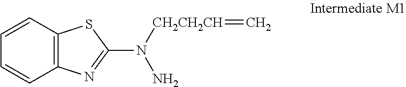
C1=CC2=C(C=C1)SC(N([CH2CH2CH]=C)N)=N2
